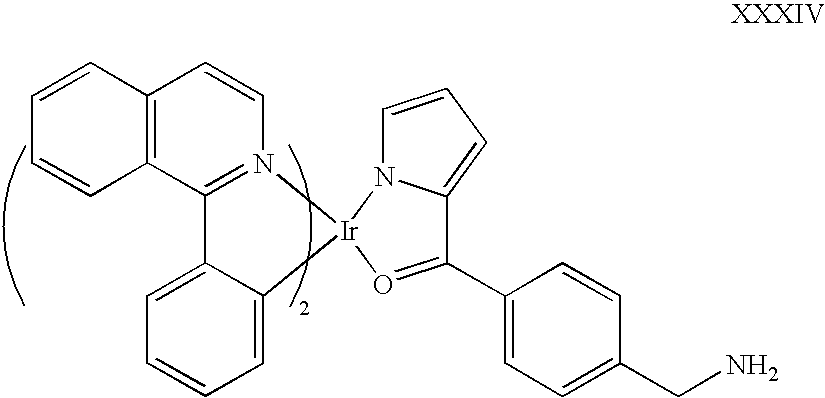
C12=C(C3=N(C=C1)[Ir]1(C4=CC=CC=C34)N3C=CC=C3C(C3=CC=C(CN)C=C3)=O1)C=CC=C2
